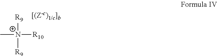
[R9][N+]([R9])([R10])C
